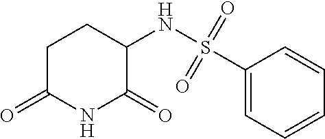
C1C(=O)NC(=O)C(NS(C2=CC=CC=C2)(=O)=O)C1
